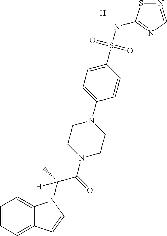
C1=CC=C2C(=C1)N(C(C)(C(=O)N1CCN(C3=CC=C(S(NC4=NC=NS4)(=O)=O)C=C3)CC1)[H])C=C2.[H]
